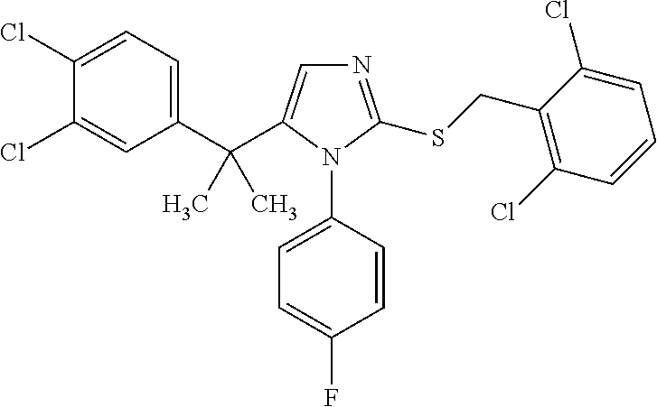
C1(C(C2=CN=C(SCC3=C(Cl)C=CC=C3Cl)N2C2=CC=C(F)C=C2)(C)C)=CC=C(Cl)C(Cl)=C1
